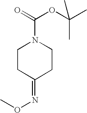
C1CC(=NOC)CCN1C(OC(C)(C)C)=O
